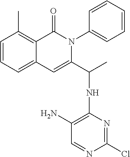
C1=CC=C2C(=C1C)C(=O)N(C1=CC=CC=C1)C(C(C)NC1=C(N)C=NC(Cl)=N1)=C2
